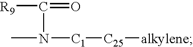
[R9]C(=O)N(C)[C1][C25][alkylene]
